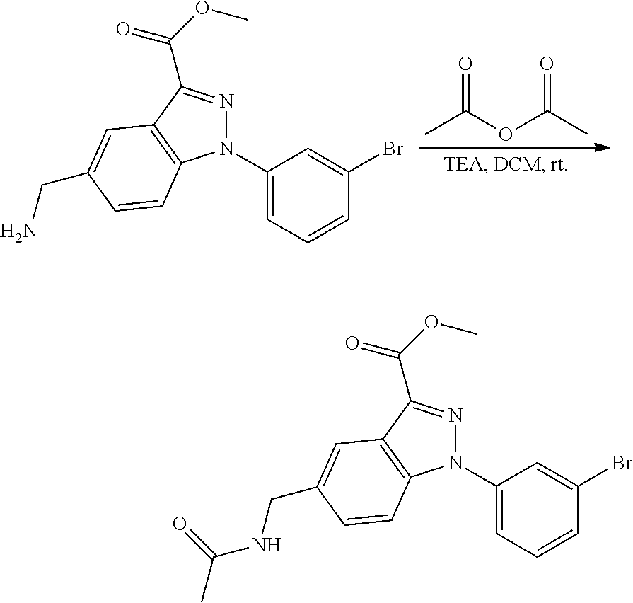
N1(C2=CC=CC(Br)=C2)N=C(C(=O)OC)C2=C1C=CC(CN)=C2.O=C(OC(C)=O)C.N1(C2=CC=CC(Br)=C2)N=C(C(=O)OC)C2=C1C=CC(CNC(C)=O)=C2
